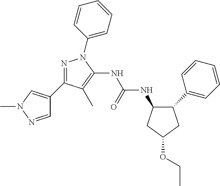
C1(C2=CC=CC=C2)CC(OCC)CC1NC(NC1=C(C)C(C2=CN(C)N=C2)=NN1C1=CC=CC=C1)=O
